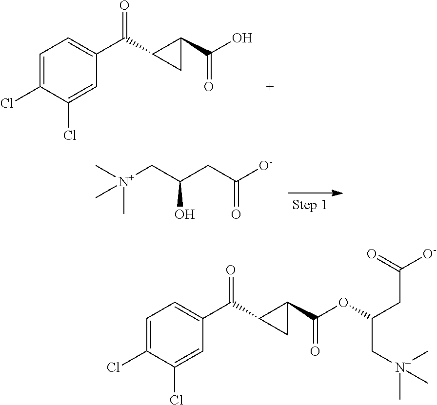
C1=C(Cl)C(Cl)=CC(C(=O)C2C(C(=O)O)C2)=C1.C[N+](CC(CC([O-])=O)O)(C)C.C1=C(Cl)C(Cl)=CC(C(=O)C2C(C(=O)OC(CC(=O)[O-])C[N+](C)(C)C)C2)=C1
